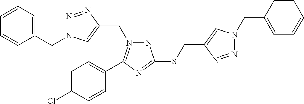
N1N(CC2=CN(CC3=CC=CC=C3)N=N2)=C(C2=CC=C(Cl)C=C2)N=C1SCC1=CN(CC2=CC=CC=C2)N=N1
